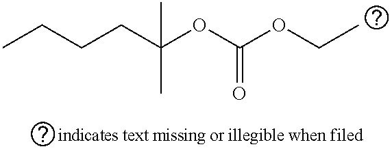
CCCCC(OC(OCC)=O)(C)C
